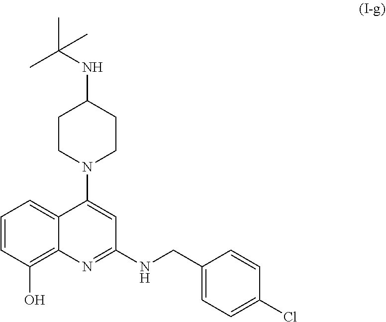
C1CN(C2=CC(NCC3=CC=C(Cl)C=C3)=NC3=C(O)C=CC=C23)CCC1NC(C)(C)C
